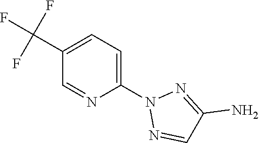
N1=CC(N)=NN1C1=CC=C(C(F)(F)F)C=N1
